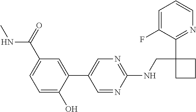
C1=C(F)C(C2(CNC3=NC=C(C4=CC(C(NC)=O)=CC=C4O)C=N3)CCC2)=NC=C1
